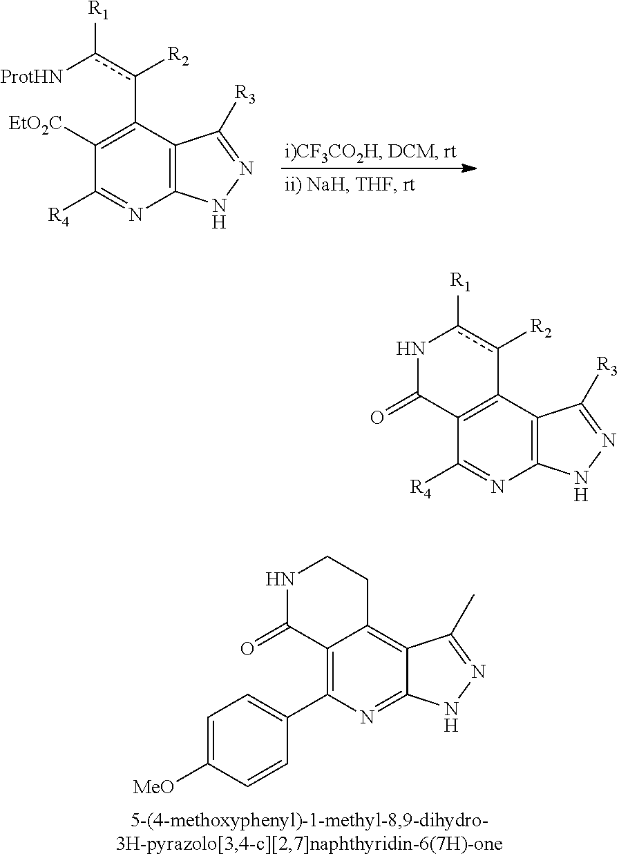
[R4]C1=NC2=C(C3=C1C(=O)Nc([R1])c3[R2])C([R3])=NN2.[R4]C1=NC2=C(C(c(c([ProtHN])[R1])[R2])=C1[EtO2C])C([R3])=NN2.C1(C2=C3C(=C4C(=N2)NN=C4C)CCNC3=O)=CC=C([MeO])C=C1
